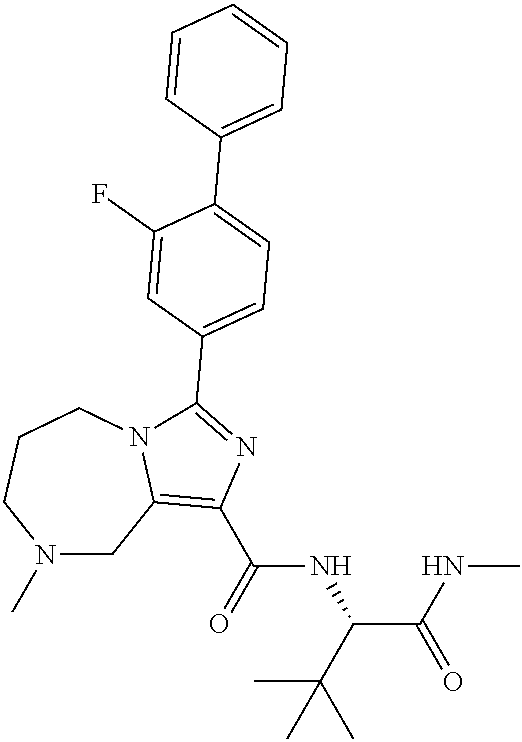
N1(C)CC2=C(C(=O)NC(C(NC)=O)C(C)(C)C)N=C(C3=CC=C(C4=CC=CC=C4)C(F)=C3)N2CCC1
